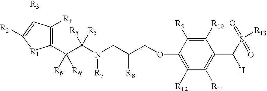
C1(C(C(N(CC(COC2=C([R12])C([R11])=C(C(S(=O)(=O)[R13])[H])C([R10])=C2[R9])[R8])[R7])([R5])[R5])([R6])[R6])=C([R4])C([R3])=C([R2])[R1]1
